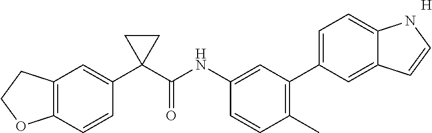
C12=C(CCO1)C=C(C1(C(NC3=CC(C4=CC=C5C(=C4)C=CN5)=C(C)C=C3)=O)CC1)C=C2.[H]
